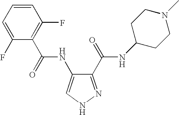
C1=CC=C(F)C(C(NC2=CNN=C2C(NC2CCN(C)CC2)=O)=O)=C1F
